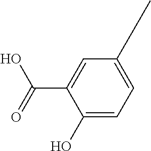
C1(O)=CC=C(CC)C=C1C(O)=O
